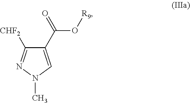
C1(C(=O)O[R9])=CN(C)N=C1[CHF2]
